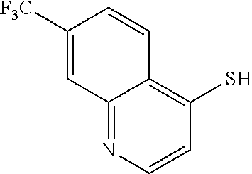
C12=NC=CC(S)=C1C=CC([F3C])=C2
